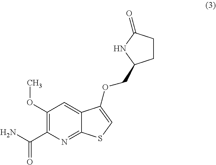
C1CC(COC2=CSC3=NC(C(N)=O)=C(OC)C=C32)NC1=O
